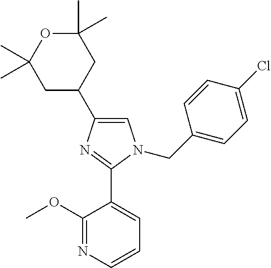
C1=C(C2CC(C)(C)OC(C)(C)C2)N=C(C2=CC=CN=C2OC)N1CC1=CC=C(Cl)C=C1
